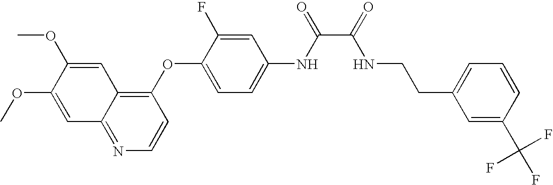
C1=C(OC)C(OC)=CC2=NC=CC(OC3=CC=C(NC(=O)C(=O)NCCC4=CC=CC(C(F)(F)F)=C4)C=C3F)=C12
